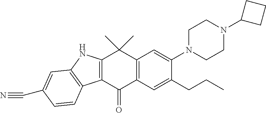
C12=C(C(=O)C3=C(C1(C)C)C=C(N1CCN(C4CCC4)CC1)C(CCC)=C3)C1=C(N2)C=C(C#N)C=C1
